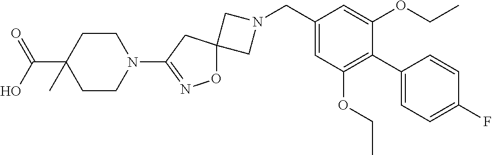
C1N(CC2=CC(OCC)=C(C3=CC=C(F)C=C3)C(OCC)=C2)CC12ON=C(N1CCC(C(=O)O)(C)CC1)C2
